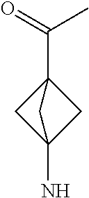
C1C2(N)CC1(C(=O)C)C2
